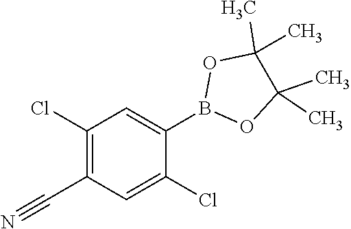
C1(Cl)=C(C#N)C=C(Cl)C(B2OC(C)(C)C(C)(C)O2)=C1
